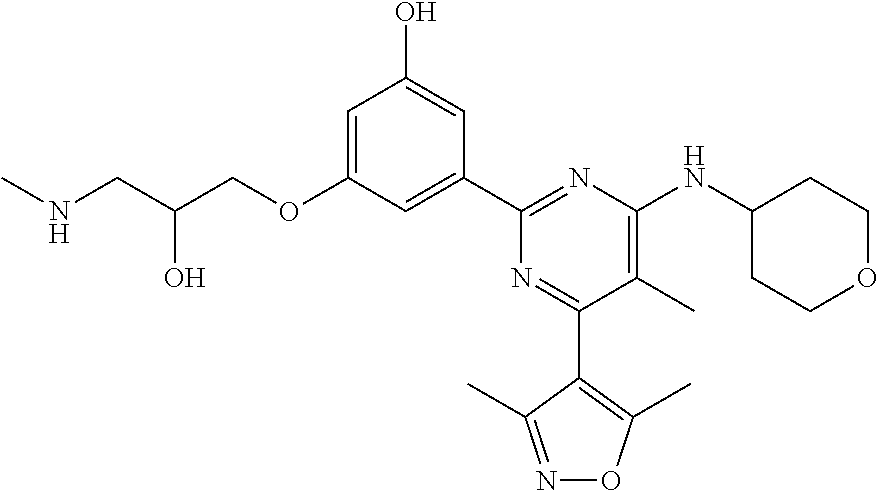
C1=C(OCC(CNC)O)C=C(C2=NC(NC3CCOCC3)=C(C)C(C3=C(C)ON=C3C)=N2)C=C1O
